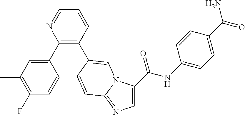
C(NC1=CC=C(C(=O)N)C=C1)(=O)C1=CN=C2N1C=C(C1=C(C3=CC(C)=C(F)C=C3)N=CC=C1)C=C2
